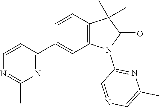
C1=CN=C(C)N=C1C1=CC2=C(C=C1)C(C)(C)C(=O)N2C1=NC(C)=CN=C1
